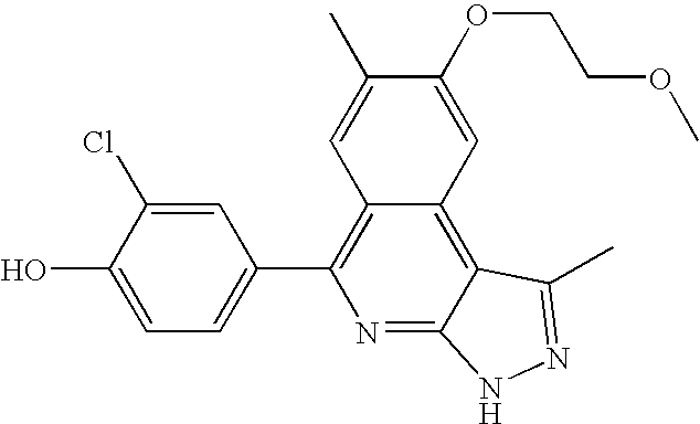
C1=C(O)C(Cl)=CC(C2=C3C(=C4C(=N2)NN=C4C)C=C(OCCOC)C(C)=C3)=C1
